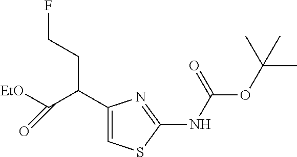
C1(C(C([EtO])=O)CCF)=CSC(NC(OC(C)(C)C)=O)=N1
